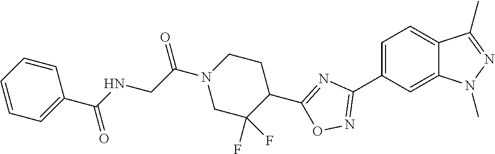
C1=C(C2=NOC(C3CCN(C(CNC(C4=CC=CC=C4)=O)=O)CC3(F)F)=N2)C=C2C(=C1)C(C)=NN2C
